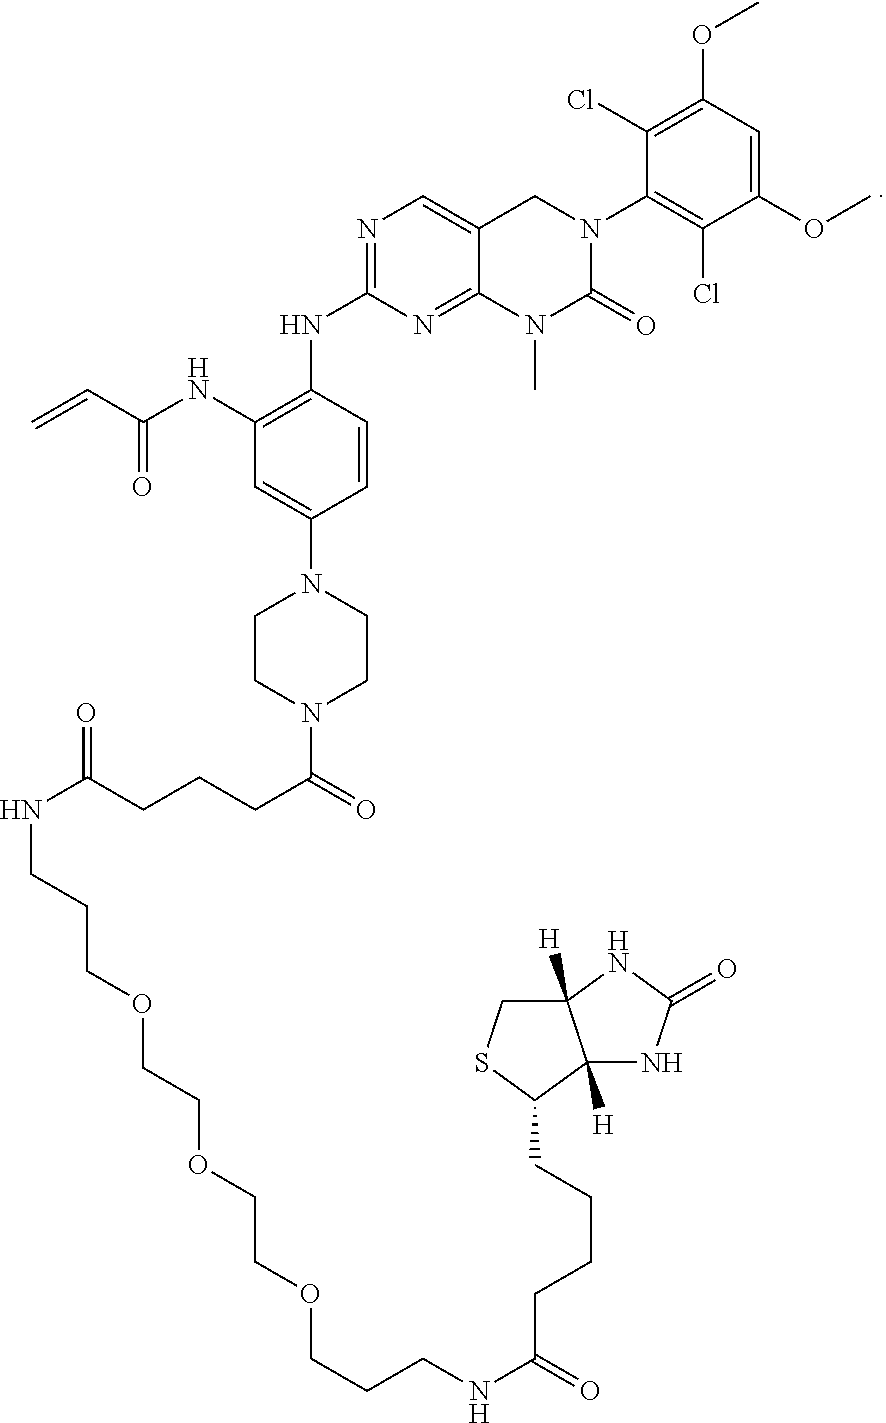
C=CC(NC1=C(NC2=NC=C3C(=N2)N(C)C(=O)N(C2=C(Cl)C(OC)=CC(OC)=C2Cl)C3)C=CC(N2CCN(C(=O)CCCC(NCCCOCCOCCOCCCNC(CCCCC3C4([H])C([H])(CS3)NC(=O)N4)=O)=O)CC2)=C1)=O
